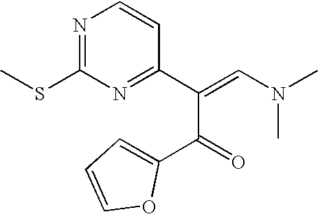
N1=C(SC)N=C(C(C(C2=CC=CO2)=O)=CN(C)C)C=C1
